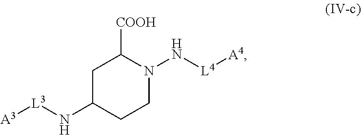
C1C(N[L3][A3])CCN(N[L4][A4])C1[COOH]
